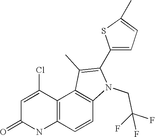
C12=C(C=CC3=C1C(C)=C(C1=CC=C(C)S1)N3CC(F)(F)F)NC(=O)C=C2Cl
